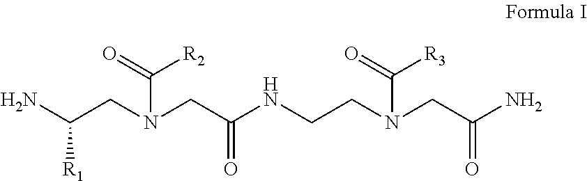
NC(CN(CC(NCCN(CC(N)=O)C([R3])=O)=O)C(=O)[R2])[R1]
